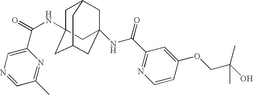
C1=C(C(=O)NC23CC4CC(NC(C5=NC=CC(OCC(O)(C)C)=C5)=O)(CC(C2)C4)C3)N=C(C)C=N1
